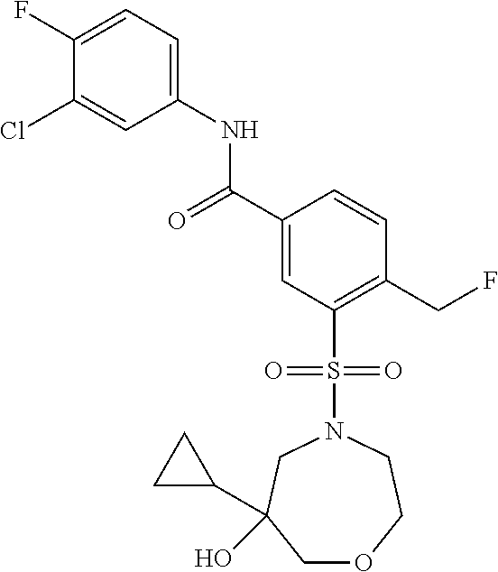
C1(F)=CC=C(NC(C2=CC(S(=O)(=O)N3CC(C4CC4)(O)COCC3)=C(CF)C=C2)=O)C=C1Cl
